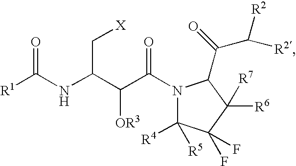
[R1]C(NC(C(C(=O)N1C([R4])([R5])C(F)(F)C([R6])([R7])C1C(=O)C([R2])[R2])[OR3])C[X])=O
